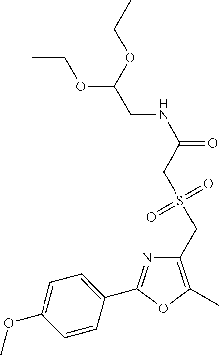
C1=C(OC)C=CC(C2=NC(CS(CC(NCC(OCC)OCC)=O)(=O)=O)=C(C)O2)=C1
